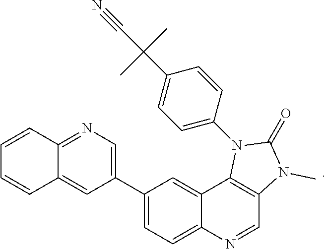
C12=NC=C(C3=CC=C4C(=C3)C3=C(C=N4)N(C)C(=O)N3C3=CC=C(C(C)(C#N)C)C=C3)C=C1C=CC=C2
